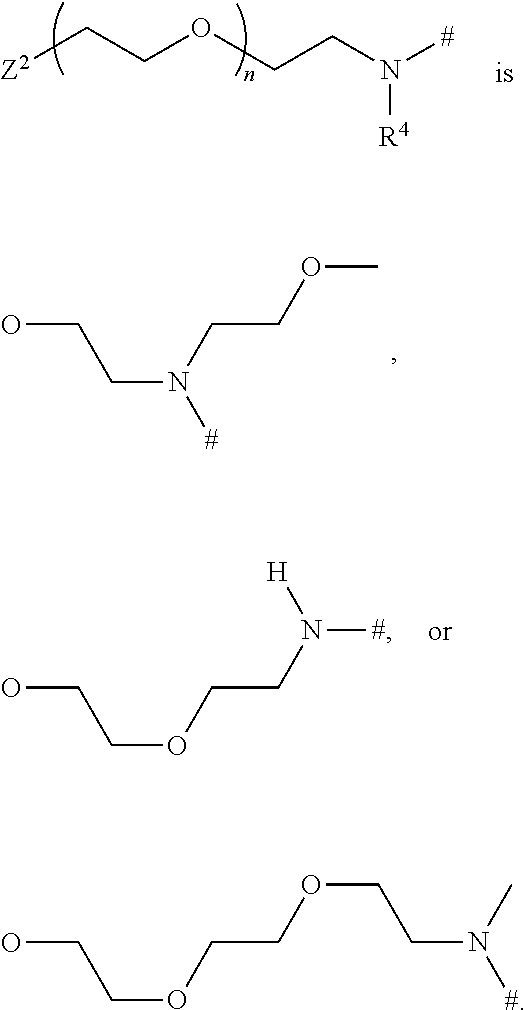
[Z2]CCOCCN([#])[R4].OCCN([#])CCOC.OCCOCCN([#])[H].OCCOCCOCCN([#])C
